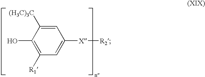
C1=C([(H3C)3C])C(O)=C([R1])C=C1[X][R2]
